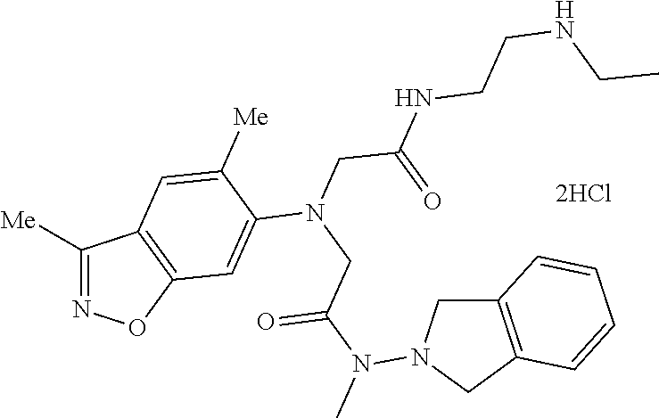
C1([Me])=NOC2=C1C=C([Me])C(N(CC(N(C)N1CC3=C(C1)C=CC=C3)=O)CC(=O)NCCNCC)=C2.[2HCl]
